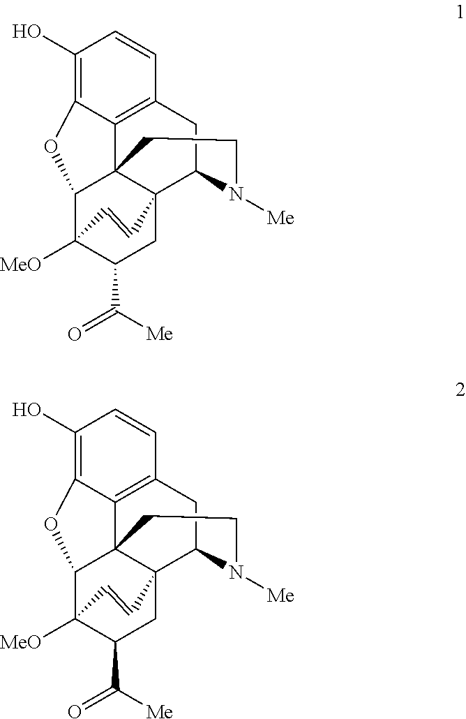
C1(O)=C2C3=C(C=C1)CC1C45C3(C(C([MeO])(C(C([Me])=O)C4)C=C5)O2)CCN1[Me].C1(O)=C2C3=C(C=C1)CC1C45C3(C(C([MeO])(C(C([Me])=O)C4)C=C5)O2)CCN1[Me]
